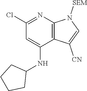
C1(Cl)=NC2=C(C(NC3CCCC3)=C1)C([CN])=CN2[SEM]
